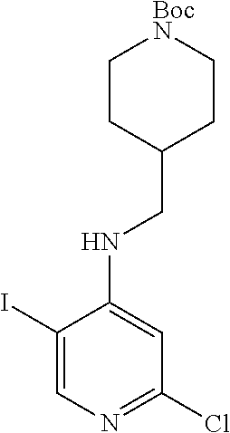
C1(I)=CN=C(Cl)C=C1NCC1CC[BocN]CC1
